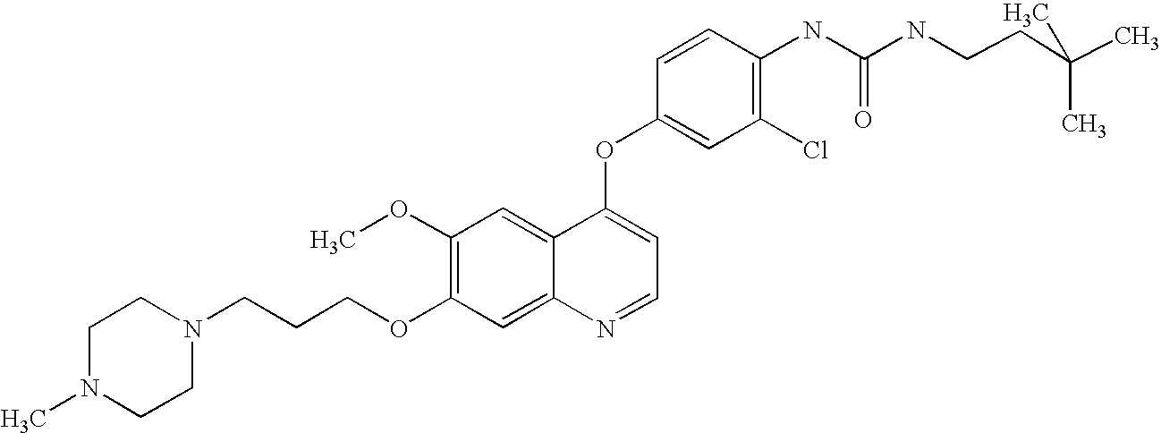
C1=CC(OC2=CC=NC3=CC(OCCCN4CCN(C)CC4)=C(OC)C=C23)=CC(Cl)=C1NC(=O)NCCC(C)(C)C
